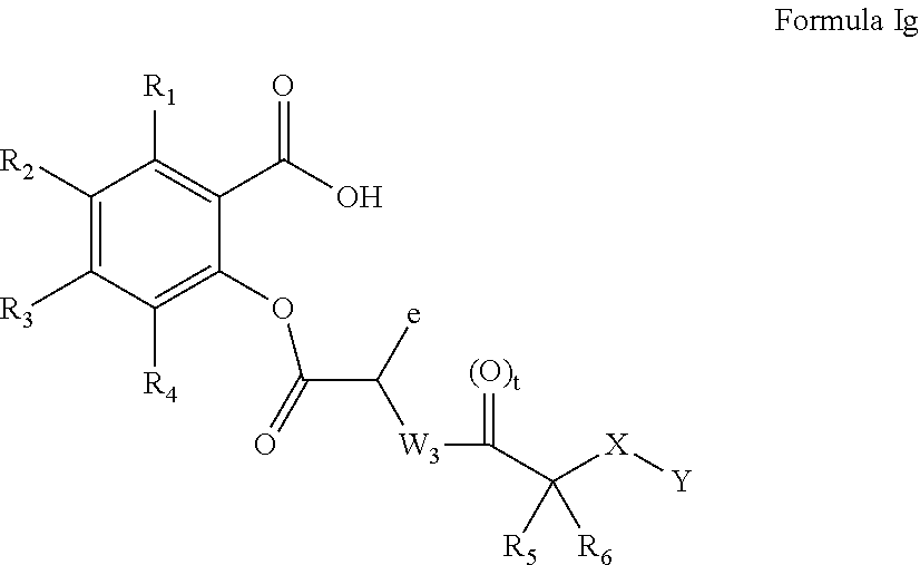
C1([R2])=C([R3])C([R4])=C(OC(C([e])[W3]C(=[(O)t])C([X][Y])([R5])[R6])=O)C(C(O)=O)=C1[R1]
